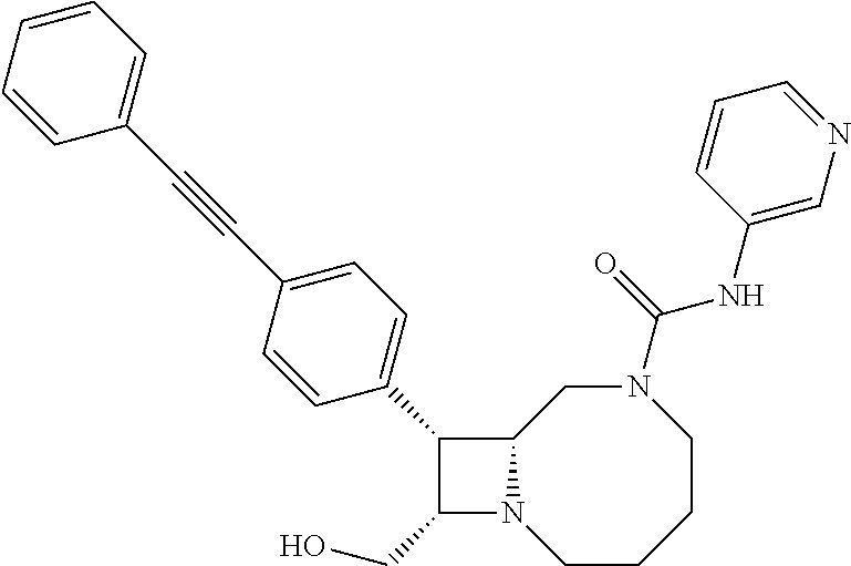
C1(CO)N2C(C1C1=CC=C(C#CC3=CC=CC=C3)C=C1)CN(C(NC1=CN=CC=C1)=O)CCCC2
